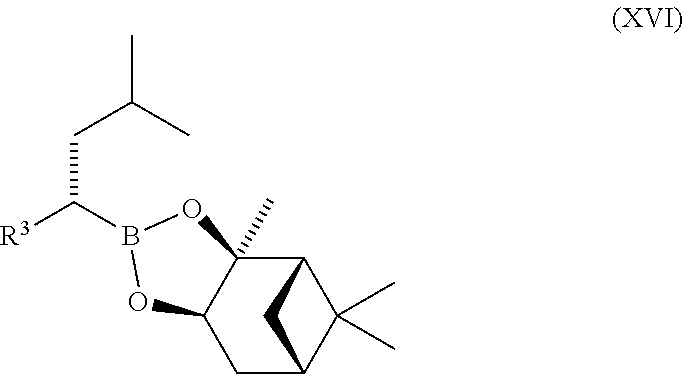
C12C3(C)C(CC(C1(C)C)C2)OB(C([R3])CC(C)C)O3
